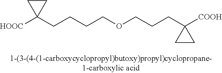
[HOOC]C1(CCCCOCCCC2([COOH])CC2)CC1
